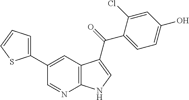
C1(C2=CC=CS2)=CC2=C(N=C1)NC=C2C(=O)C1=CC=C(O)C=C1Cl
